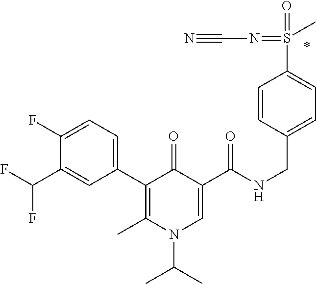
C1(C2=C(C)N(C(C)C)C=C(C(=O)NCC3=CC=C(S(=O)(C)=NC#N)C=C3)C2=O)=CC=C(F)C(C(F)F)=C1
